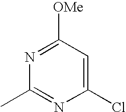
C1(C)=NC(Cl)=CC([OMe])=N1
